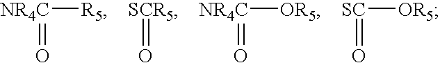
[R5][NR4C]=O.[SCR5]=O.[OR5][NR4C]=O.[SC](=O)[OR5]
